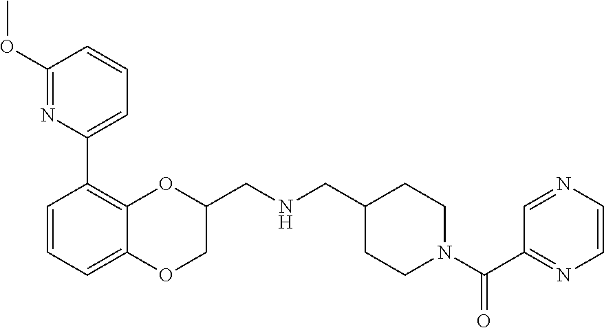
C1(OC)=NC(C2=C3OC(CNCC4CCN(C(C5=NC=CN=C5)=O)CC4)COC3=CC=C2)=CC=C1
